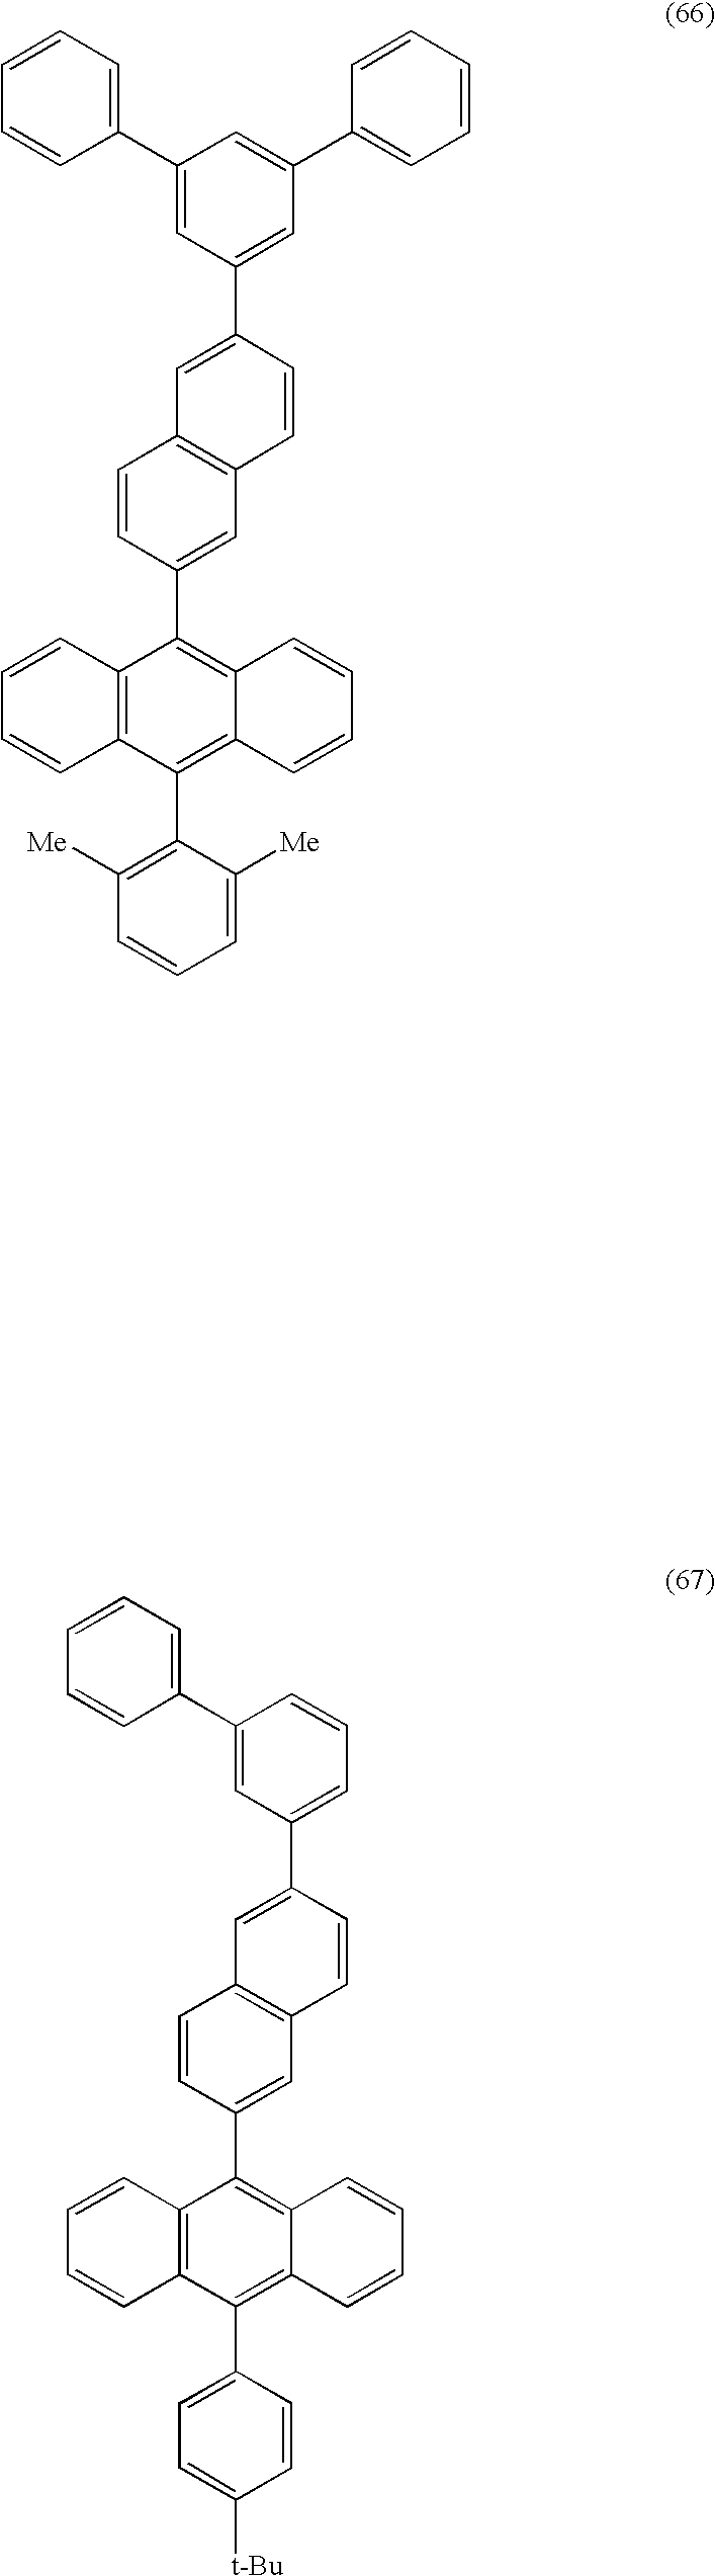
C12=C(C(C3=C([Me])C=CC=C3[Me])=C3C(=C1C1=CC4=C(C=C1)C=C(C1=CC(C5=CC=CC=C5)=CC(C5=CC=CC=C5)=C1)C=C4)C=CC=C3)C=CC=C2.C12=C(C(C3=CC=C([t-Bu])C=C3)=C3C(=C1C1=CC4=C(C=C1)C=C(C1=CC=CC(C5=CC=CC=C5)=C1)C=C4)C=CC=C3)C=CC=C2
